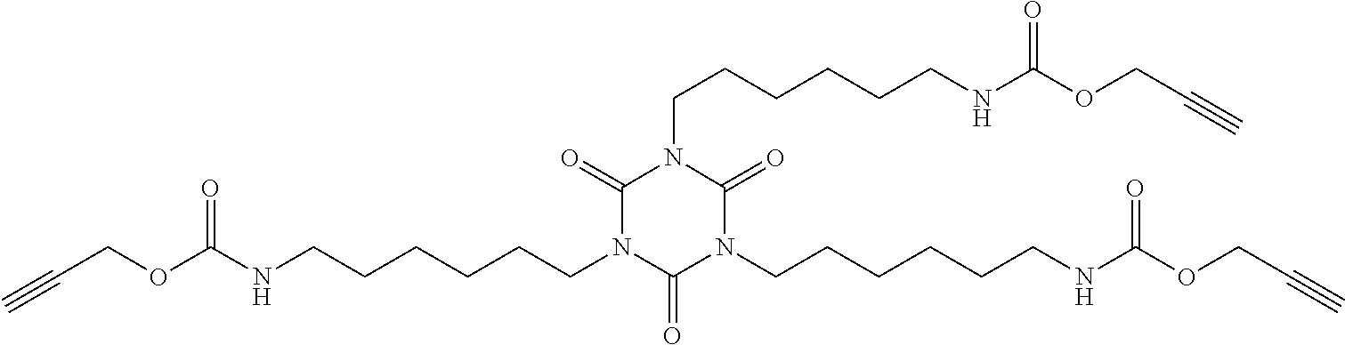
C(CN1C(=O)N(CCCCCCNC(OCC#C)=O)C(=O)N(CCCCCCNC(OCC#C)=O)C1=O)CCCCNC(OCC#C)=O
